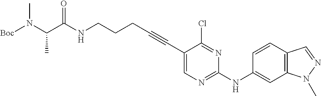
C(NCCCC#CC1=CN=C(NC2=CC3=C(C=C2)C=NN3C)N=C1Cl)(=O)C(N(C)[Boc])C
